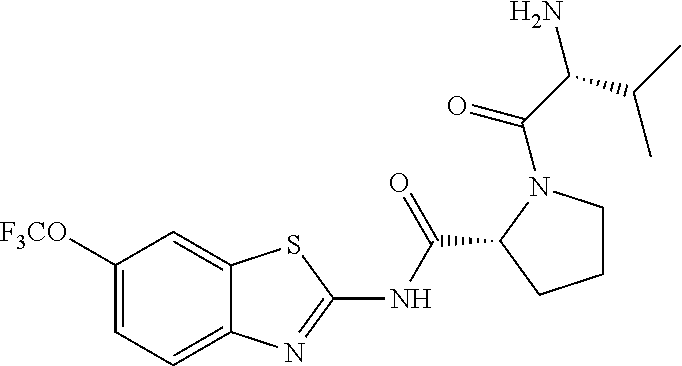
C12=CC([F3CO])=CC=C1N=C(NC(C1CCCN1C(C(C(C)C)N)=O)=O)S2
